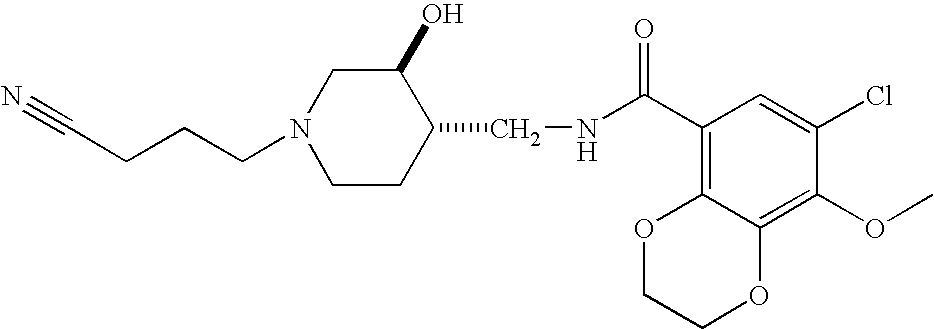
C(N1CCC(CNC(C2=C3C(=C(OC)C(Cl)=C2)OCCO3)=O)C(O)C1)CCC#N
